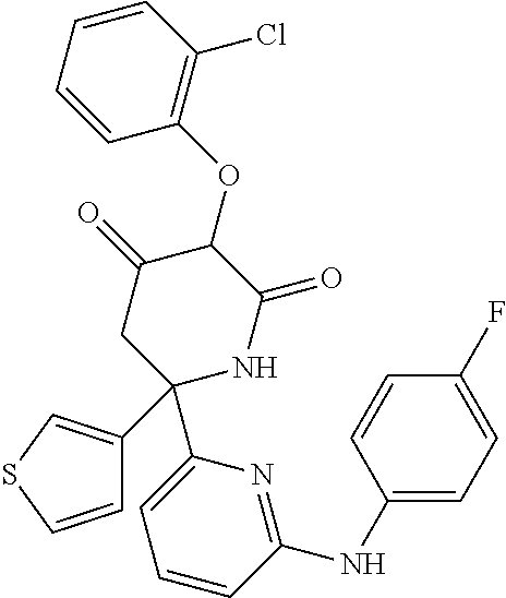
C1=CC=CC(Cl)=C1OC1C(=O)CC(C2=CC=CC(NC3=CC=C(F)C=C3)=N2)(C2=CSC=C2)NC1=O
